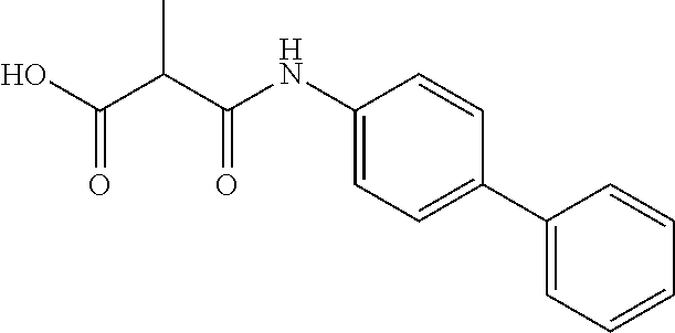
C(=O)(O)C(C(NC1=CC=C(C2=CC=CC=C2)C=C1)=O)C
